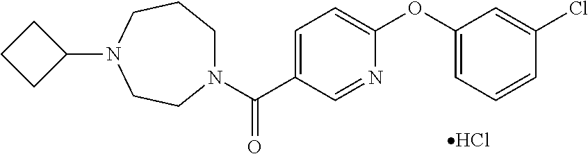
Cl.C(C1=CC=C(OC2=CC=CC(Cl)=C2)N=C1)(=O)N1CCCN(C2CCC2)CC1
